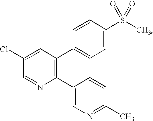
C1(C2=C(C3=CC=C(S(C)(=O)=O)C=C3)C=C(Cl)C=N2)=CN=C(C)C=C1
